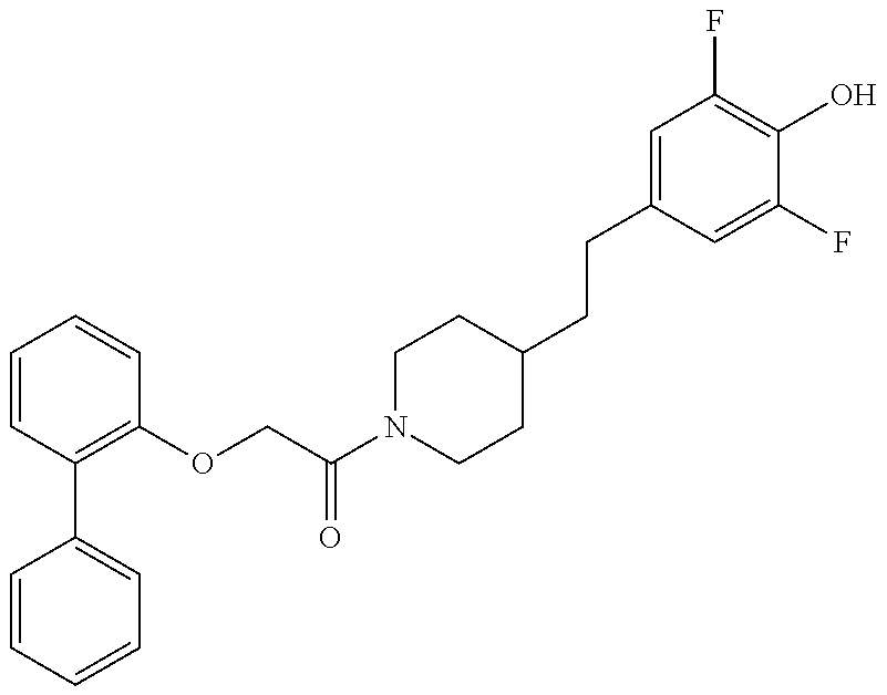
C1=CC=CC=C1C1=C(OCC(N2CCC(CCC3=CC(F)=C(O)C(F)=C3)CC2)=O)C=CC=C1
